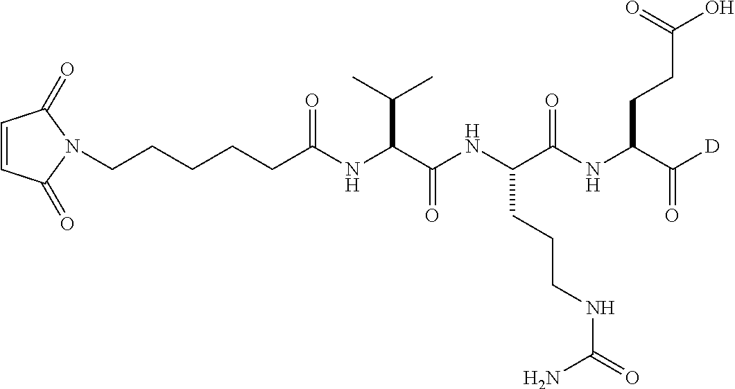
C1=CC(=O)N(CCCCCC(NC(C(NC(C(NC(C([D])=O)CCC(O)=O)=O)CCCNC(=O)N)=O)C(C)C)=O)C1=O
